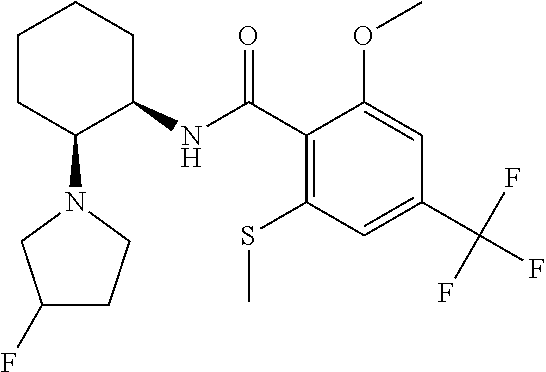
C1CC(N2CC(F)CC2)C(NC(C2=C(SC)C=C(C(F)(F)F)C=C2OC)=O)CC1
